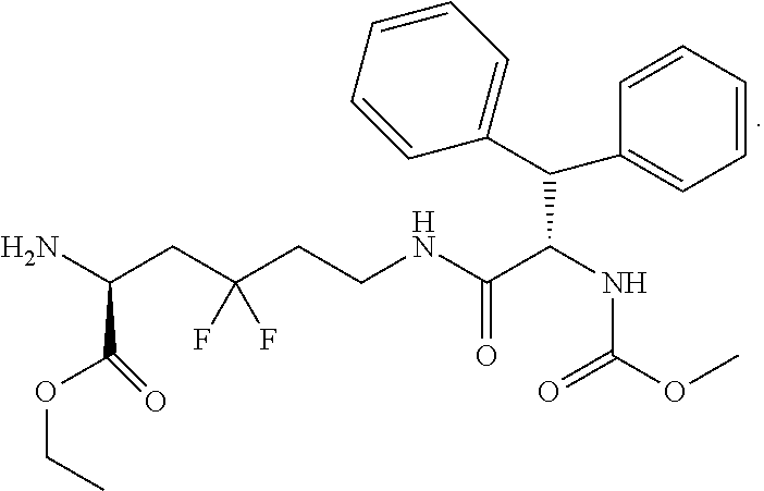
NC(CC(CCNC(C(NC(OC)=O)C(C1=CC=CC=C1)C1=CC=CC=C1)=O)(F)F)C(OCC)=O
